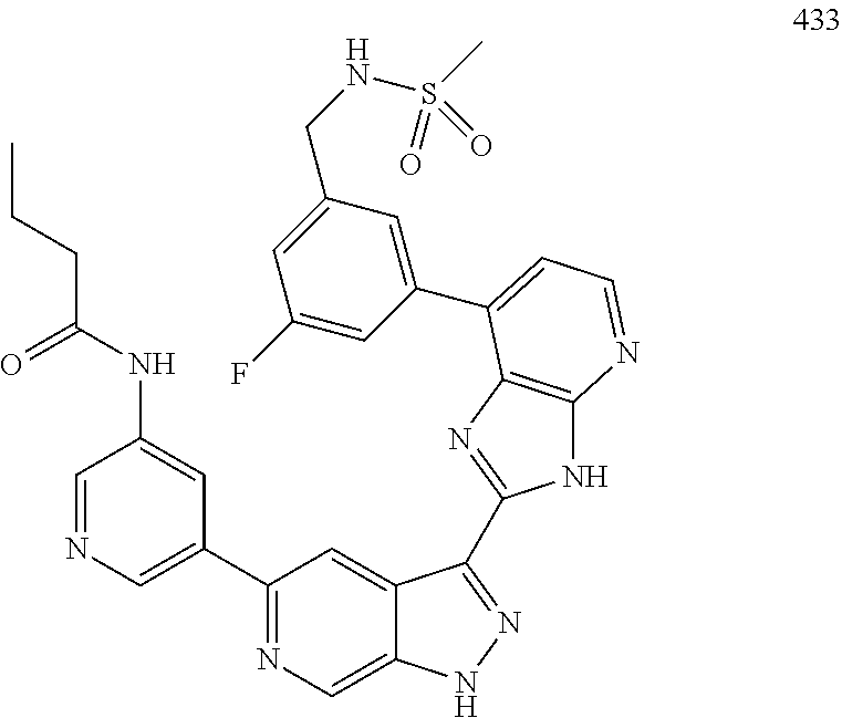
C1=NC=C(C2=NC=C3C(=C2)C(C2=NC4=C(N2)N=CC=C4C2=CC(CNS(=O)(C)=O)=CC(F)=C2)=NN3)C=C1NC(=O)CCC
